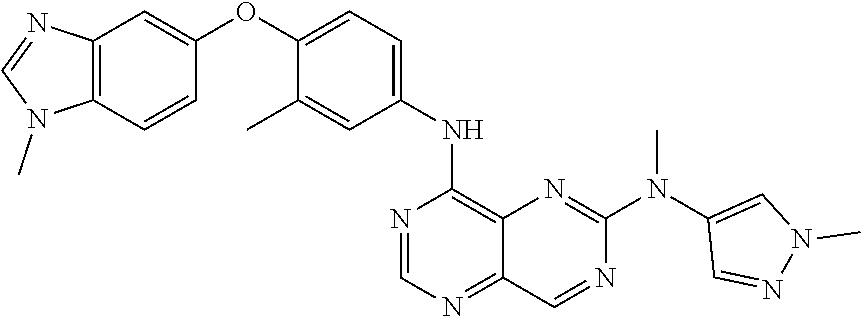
C12=C(C=CC(OC3=CC=C(NC4=C5C(=NC=N4)C=NC(N(C4=CN(C)N=C4)C)=N5)C=C3C)=C1)N(C)C=N2
